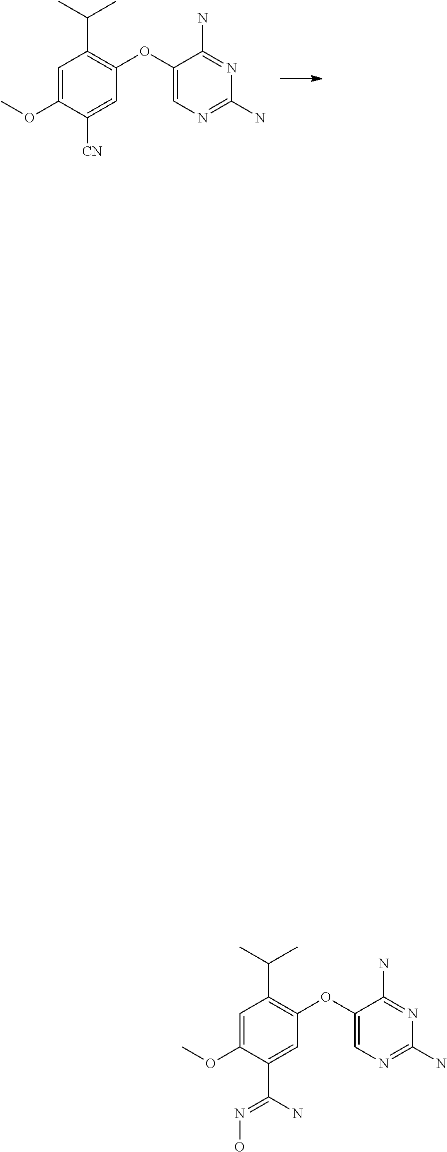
C1=C(OC)C([CN])=CC(OC2=CN=C(N)N=C2N)=C1C(C)C.C1=C(OC)C(C(N)=NO)=CC(OC2=CN=C(N)N=C2N)=C1C(C)C
